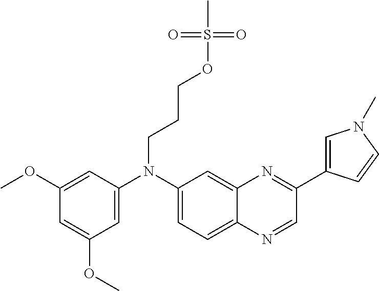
C1(OC)=CC(OC)=CC(N(C2=CC=C3C(=C2)N=C(C2=CN(C)C=C2)C=N3)CCCOS(C)(=O)=O)=C1
